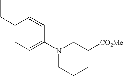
C1=CC(N2CCCC([CO2Me])C2)=CC=C1CC
